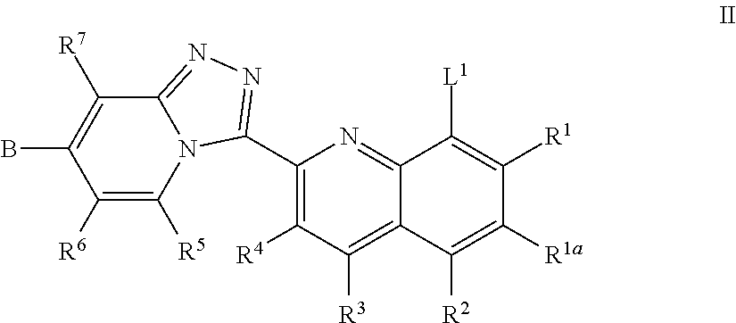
C1(C2=NN=C3N2C([R5])=C([R6])C(B)=C3[R7])=C([R4])C([R3])=C2C(=N1)C([L1])=C([R1])C([R1a])=C2[R2]
